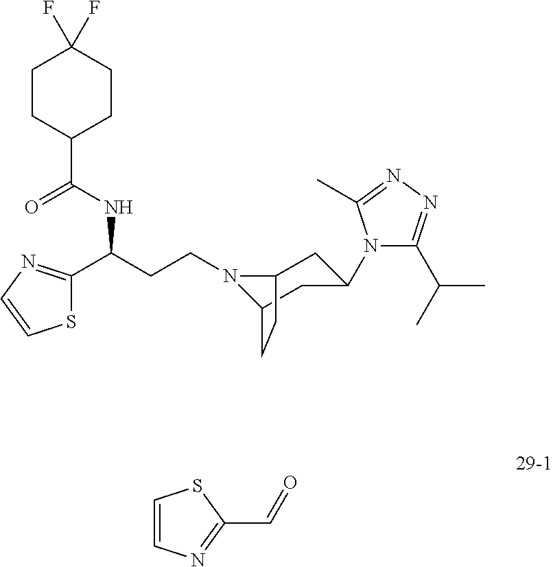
N1(CCC(C2=NC=CS2)NC(C2CCC(F)(F)CC2)=O)C2CC(N3C(C(C)C)=NN=C3C)CC1CC2.C1=CN=C(C=O)S1
